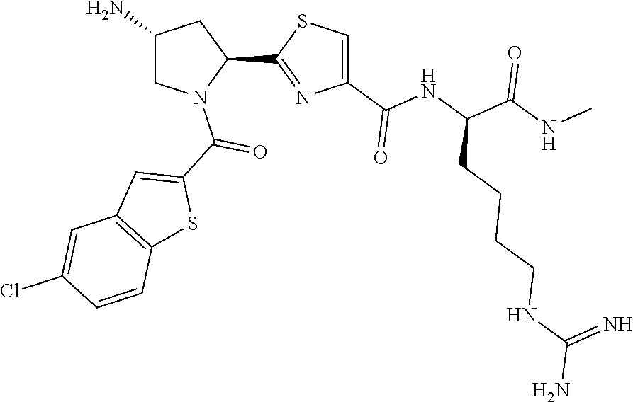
C1(C2=NC(C(NC(C(NC)=O)CCCCNC(N)=N)=O)=CS2)CC(N)CN1C(C1=CC2=C(S1)C=CC(Cl)=C2)=O
